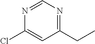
N1=CN=C(CC)C=C1Cl
